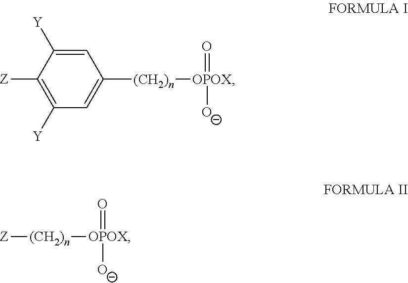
C1([Y])=C([Z])C([Y])=CC([(CH2)n][OPOX]([O-])=O)=C1.[(CH2)n]([OPOX]([O-])=O)[Z]
